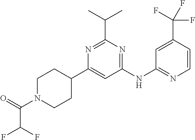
C1(NC2=NC=CC(C(F)(F)F)=C2)=NC(C(C)C)=NC(C2CCN(C(=O)C(F)F)CC2)=C1
